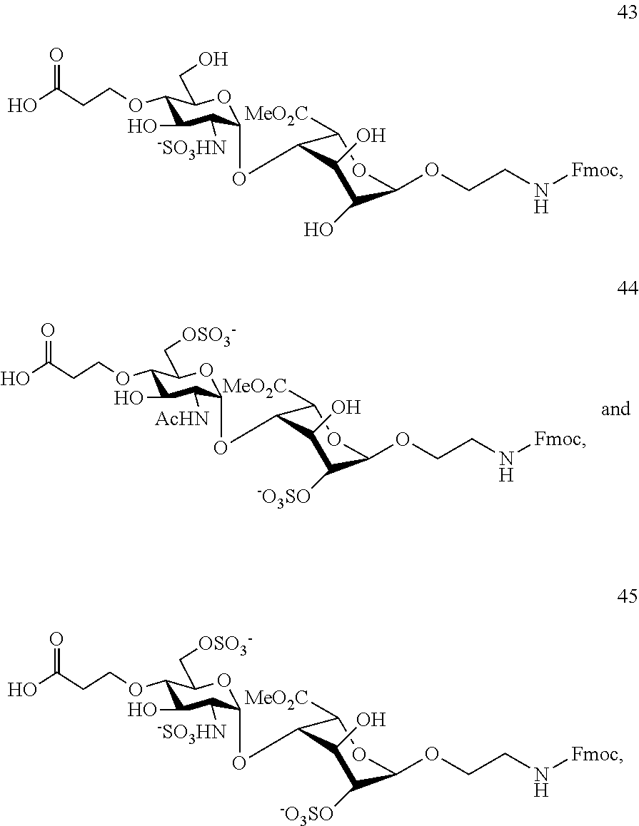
C1(OCCC(O)=O)C(O)C([AcHN])C(OC2C([MeO2C])OC(OCCN[Fmoc])C([-O3SO])C2O)OC1C[OSO3-].C1(OCCC(O)=O)C(O)C([-SO3HN])C(OC2C([MeO2C])OC(OCCN[Fmoc])C(O)C2O)OC1CO.C1(OCCC(O)=O)C(O)C([-SO3HN])C(OC2C([MeO2C])OC(OCCN[Fmoc])C([-O3SO])C2O)OC1C[OSO3-]
